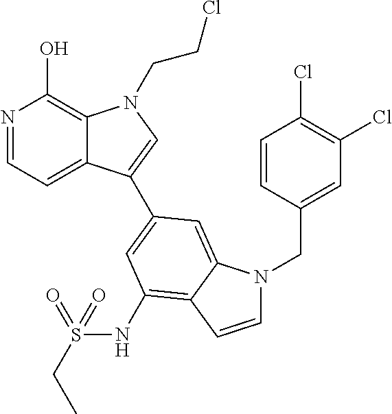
N1=CC=C2C(=C1O)N(CCCl)C=C2C1=CC(NS(CC)(=O)=O)=C2C(=C1)N(CC1=CC(Cl)=C(Cl)C=C1)C=C2
